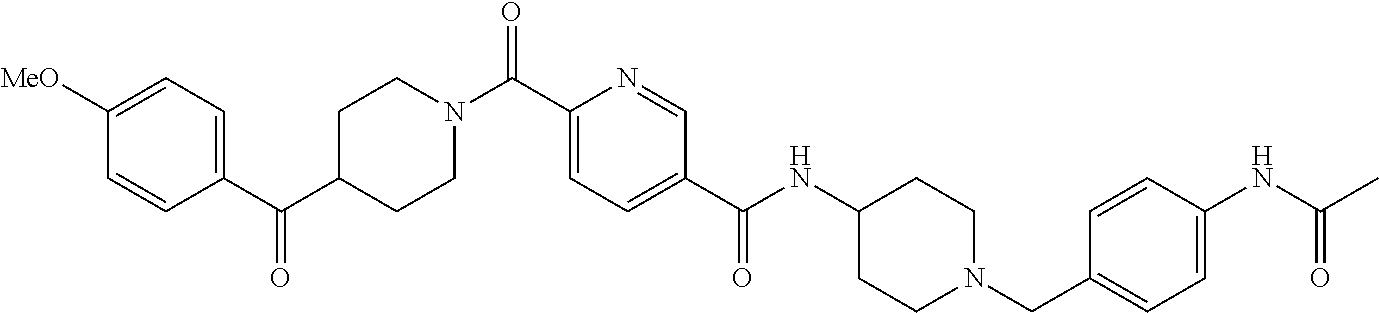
C(C1=CC=C(C(NC2CCN(CC3=CC=C(NC(C)=O)C=C3)CC2)=O)C=N1)(=O)N1CCC(C(C2=CC=C([MeO])C=C2)=O)CC1
